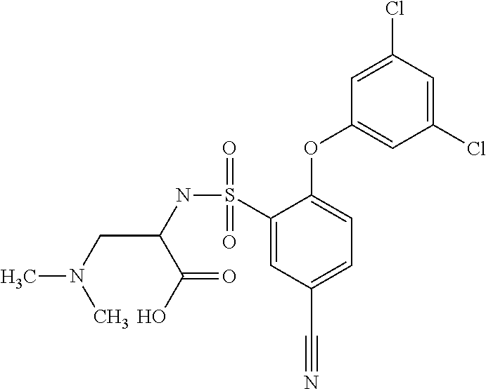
S(C1=CC(C#N)=CC=C1OC1=CC(Cl)=CC(Cl)=C1)(NC(C(=O)O)CN(C)C)(=O)=O
